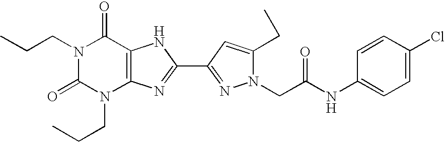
N1(CCC)C(=O)N(CCC)C2=C(C1=O)NC(C1=NN(CC(NC3=CC=C(Cl)C=C3)=O)C(CC)=C1)=N2
